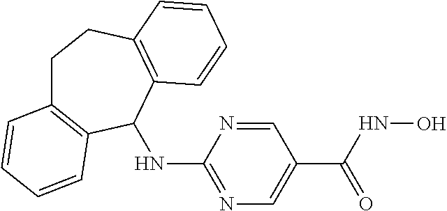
C1C2=C(C(NC3=NC=C(C(NO)=O)C=N3)C3=C(C1)C=CC=C3)C=CC=C2
